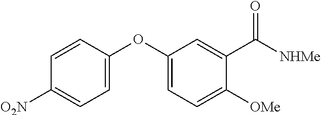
[O2N]C1=CC=C(OC2=CC=C([OMe])C(C([NHMe])=O)=C2)C=C1
